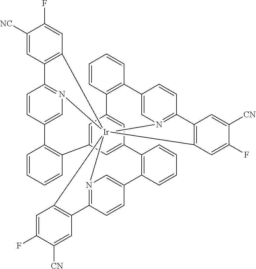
C1=CC2=C(C=C1)C1=CN3=C(C=C1)C1=C([Ir]3456N3=C(C=CC(=C3)C3=C(C7=CC2=CC(=C7)C2=C(C=CC=C2)C2=CN4=C(C=C2)C2=C5C=C(F)C([CN])=C2)C=CC=C3)C2=C6C=C(F)C([NC])=C2)C=C(F)C([CN])=C1
